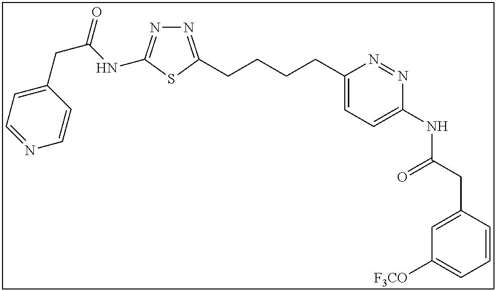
N1=C(CCCCC2=CC=C(NC(CC3=CC([F3CO])=CC=C3)=O)N=N2)SC(NC(CC2=CC=NC=C2)=O)=N1
